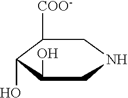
C1([COO-])C(O)C(O)CNC1
